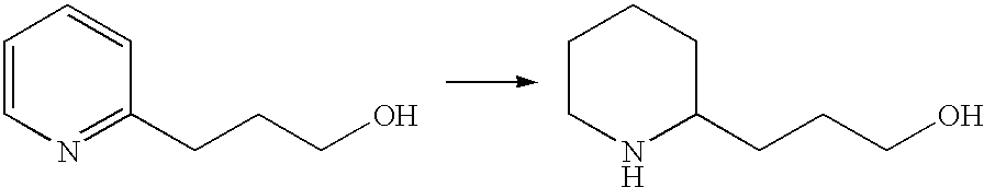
C1=CN=C(CCCO)C=C1.C1CNC(CCCO)CC1
